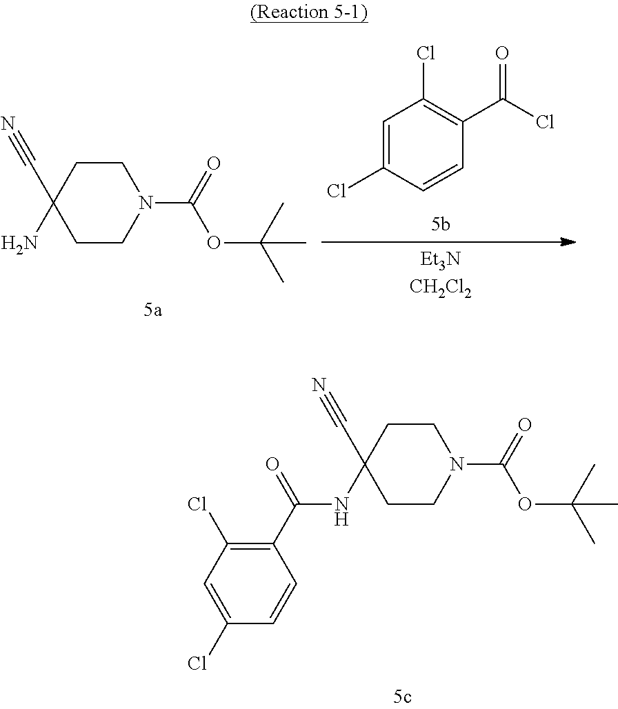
C1CC(NC(=O)C2=C(Cl)C=C(Cl)C=C2)(C#N)CCN1C(=O)OC(C)(C)C.C1CC(N)(C#N)CCN1C(=O)OC(C)(C)C.C1=C(Cl)C=CC(C(Cl)=O)=C1Cl
